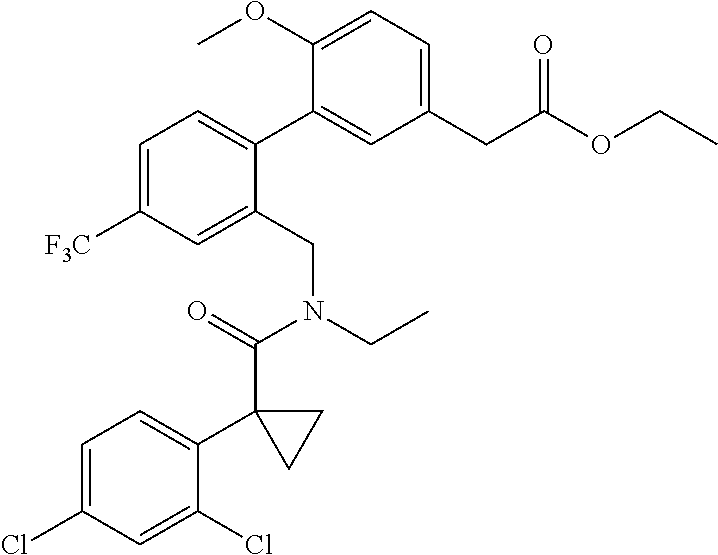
C1=C([F3C])C=C(CN(CC)C(=O)C2(C3=CC=C(Cl)C=C3Cl)CC2)C(C2=CC(CC(OCC)=O)=CC=C2OC)=C1
